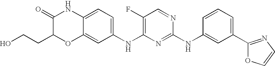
C1(F)=C(NC2=CC=C3C(=C2)OC(CCO)C(=O)N3)N=C(NC2=CC(C3=NC=CO3)=CC=C2)N=C1
